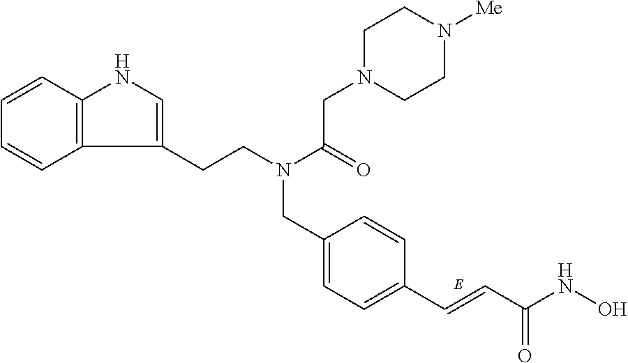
C1=CC2=C(C=C1)C(CCN(C(=O)CN1CCN([Me])CC1)CC1=CC=C(C=CC(NO)=O)C=C1)=CN2
